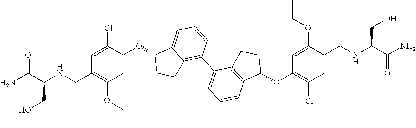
C1=C(OC2CCC3=C(C4=CC=CC5=C4CCC5OC4=C(Cl)C=C(CNC(C(N)=O)CO)C(OCC)=C4)C=CC=C23)C(Cl)=CC(CNC(C(N)=O)CO)=C1OCC
